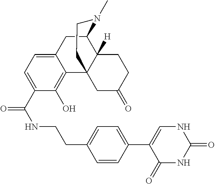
C12=CC=C(C(NCCC3=CC=C(C4=CNC(=O)NC4=O)C=C3)=O)C(O)=C1C13C([H])(C(C2)N(C)CC1)CCC(=O)C3
